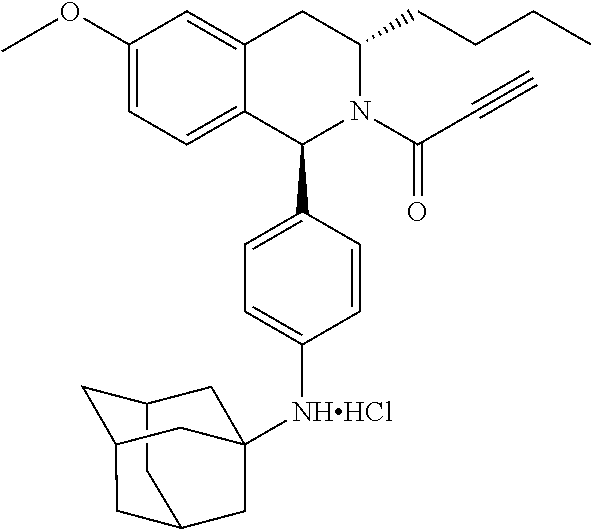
C12=CC=C(OC)C=C1CC(CCCC)N(C(C#C)=O)C2C1=CC=C([NHHCl]C23CC4CC(CC(C4)C2)C3)C=C1
